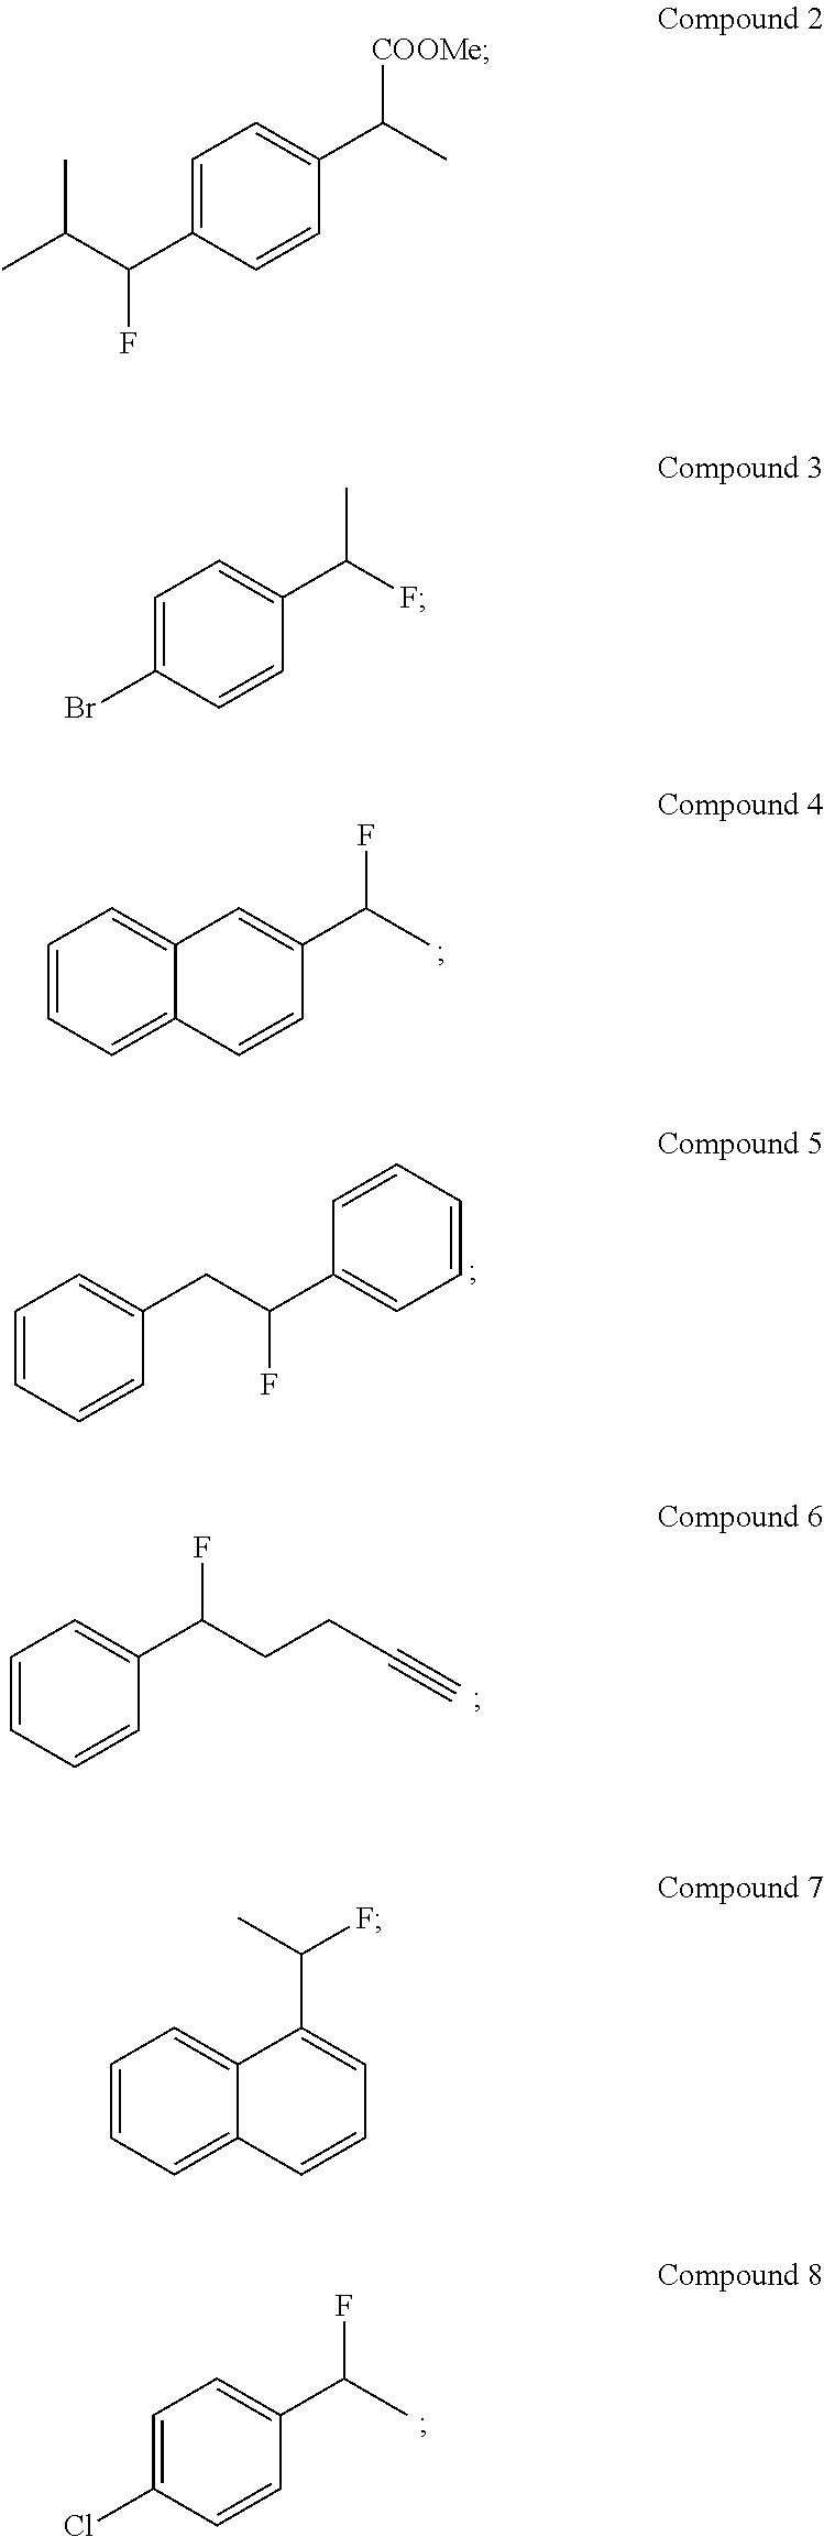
C1=CC=C2C(=C1)C=C(C(C)F)C=C2.C1=CC=CC(CC(C2=CC=CC=C2)F)=C1.C1=CC=CC(C(CCC#C)F)=C1.C1=C(Cl)C=CC(C(C)F)=C1.CC(C(C1=CC=C(C(C)[COOMe])C=C1)F)C.C1=C(Br)C=CC(C(F)C)=C1.C1=CC=C2C(=C1)C(C(C)F)=CC=C2
